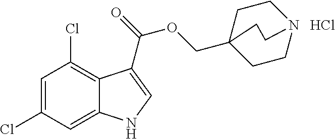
C1=C(Cl)C=C2C(=C1Cl)C(C(=O)OCC13CCN(CC1)CC3)=CN2.Cl
